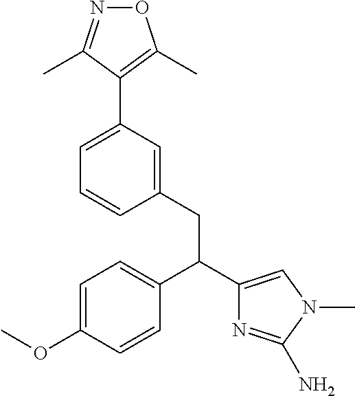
C1=C(OC)C=CC(C(C2=CN(C)C(N)=N2)CC2=CC(C3=C(C)ON=C3C)=CC=C2)=C1
